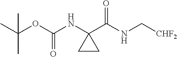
C(OC(NC1(C(NC[CHF2])=O)CC1)=O)(C)(C)C
